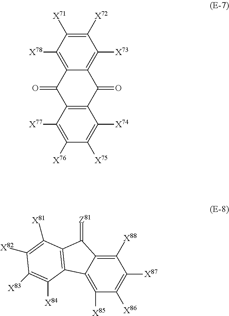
C1([X72])=C([X71])C([X78])=C2C(=C1[X73])C(=O)C1=C(C2=O)C([X77])=C([X76])C([X75])=C1[X74].C1([X88])=C2C(=C([X85])C([X86])=C1[X87])C1=C(C2=[Z81])C([X81])=C([X82])C([X83])=C1[X84]
